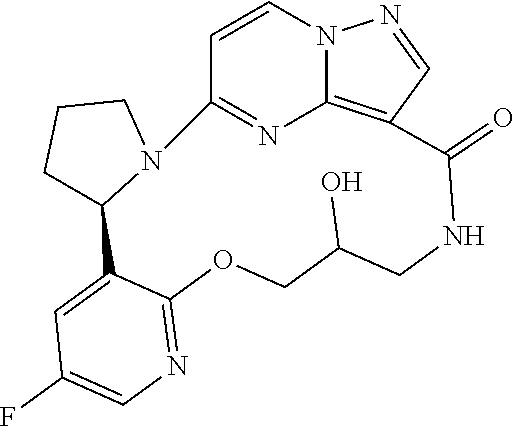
C1C2N(CC1)C1=NC3=C(C=NN3C=C1)C(=O)NCC(O)COC1=NC=C(F)C=C21
